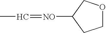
CC=[NO]C1CCOC1
